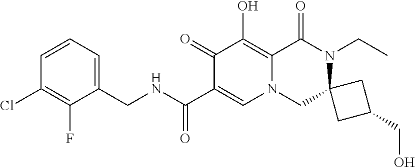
C1=CC=C(CNC(C2=CN3C(=C(O)C2=O)C(=O)N(CC)C2(C3)CC(CO)C2)=O)C(F)=C1Cl
